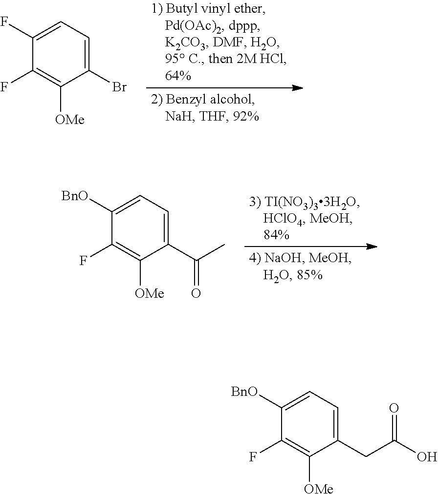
C1(F)=C([OMe])C(Br)=CC=C1F.C1(F)=C([OMe])C(C(C)=O)=CC=C1[BnO].C1(F)=C([OMe])C(CC(O)=O)=CC=C1[BnO]
